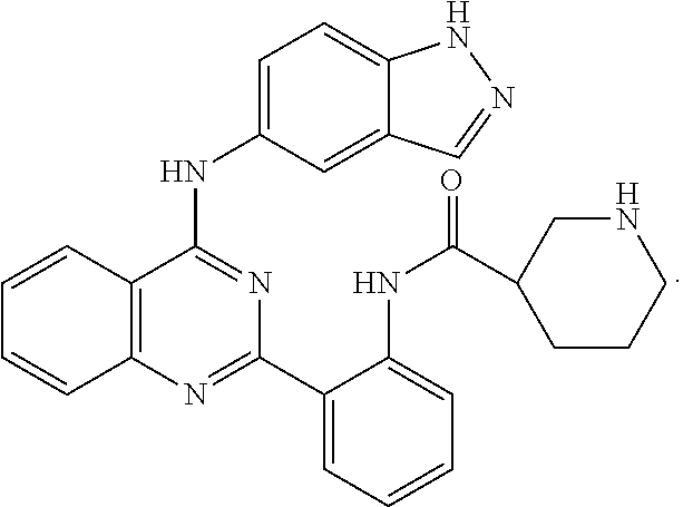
C12=C(N=C(C3=CC=CC=C3NC(=O)C3CCCNC3)N=C1NC1=CC=C3C(=C1)C=NN3)C=CC=C2
